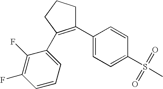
C1(C2=C(C3=CC=CC(F)=C3F)CCC2)=CC=C(S(C)(=O)=O)C=C1
